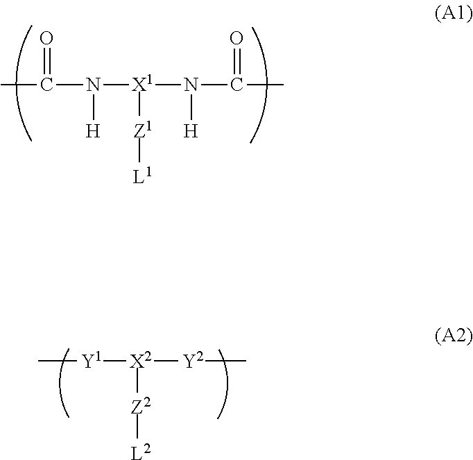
CC(N([H])[X1](N(C(=O)C)[H])[Z1][L1])=O.[Y1]([X2]([Y2]C)[Z2][L2])C
